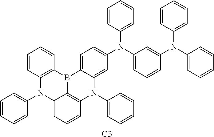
C1=CC(N(C2=CC(N(C3=CC=CC=C3)C3=CC=C4C(=C3)N(C3=CC=CC=C3)C3=C5C(=CC=C3)N(C3=CC=CC=C3)C3=C(B45)C=CC=C3)=CC=C2)C2=CC=CC=C2)=CC=C1.[C3]
